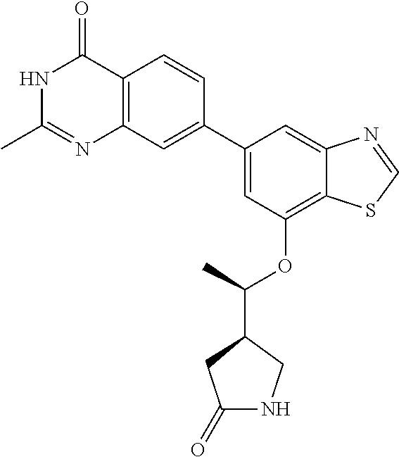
C1=C(C2=CC3=C(C=C2)C(=O)NC(C)=N3)C=C2C(=C1OC(C1CC(=O)NC1)C)SC=N2
